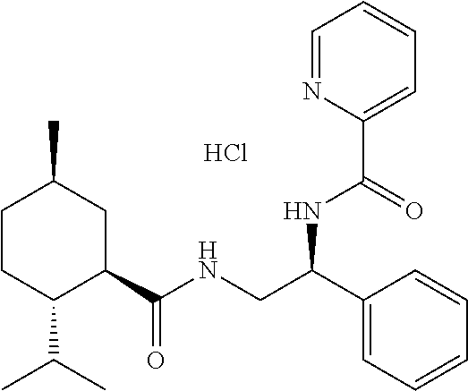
C1CC(C(C)C)C(C(NCC(C2=CC=CC=C2)NC(C2=CC=CC=N2)=O)=O)CC1C.Cl
